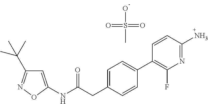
N(C(CC1=CC=C(C2=C(F)N=C(N)C=C2)C=C1)=O)C1=CC(C(C)(C)C)=NO1.OS(C)(=O)=O
